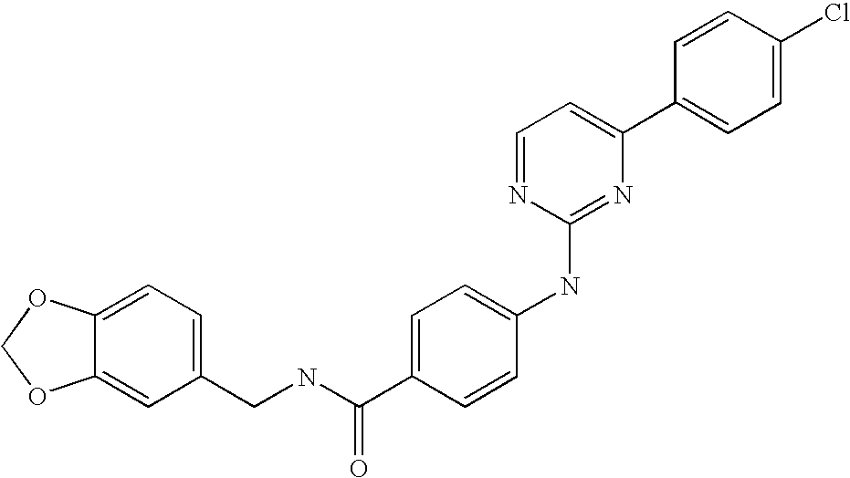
C1=CC(C2=CC=NC(NC3=CC=C(C(NCC4=CC=C5C(=C4)OCO5)=O)C=C3)=N2)=CC=C1Cl
